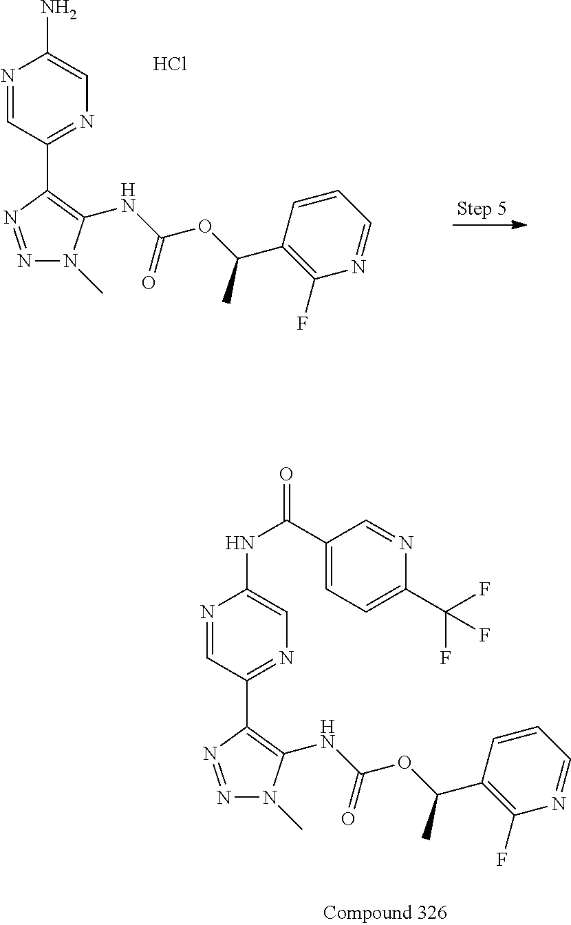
N1=CC(C2=C(NC(OC(C3=C(F)N=CC=C3)C)=O)N(C)N=N2)=NC=C1NC(=O)C1=CC=C(C(F)(F)F)N=C1.N1=CC(C2=C(NC(OC(C3=C(F)N=CC=C3)C)=O)N(C)N=N2)=NC=C1N.Cl
